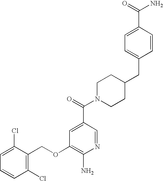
C1=C(Cl)C(COC2=C(N)N=CC(C(=O)N3CCC(CC4=CC=C(C(N)=O)C=C4)CC3)=C2)=C(Cl)C=C1
